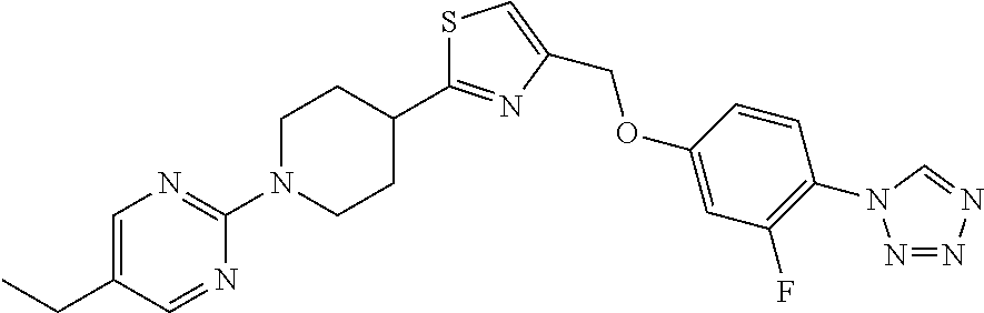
N1=NN=CN1C1=C(F)C=C(OCC2=CSC(C3CCN(C4=NC=C(CC)C=N4)CC3)=N2)C=C1
